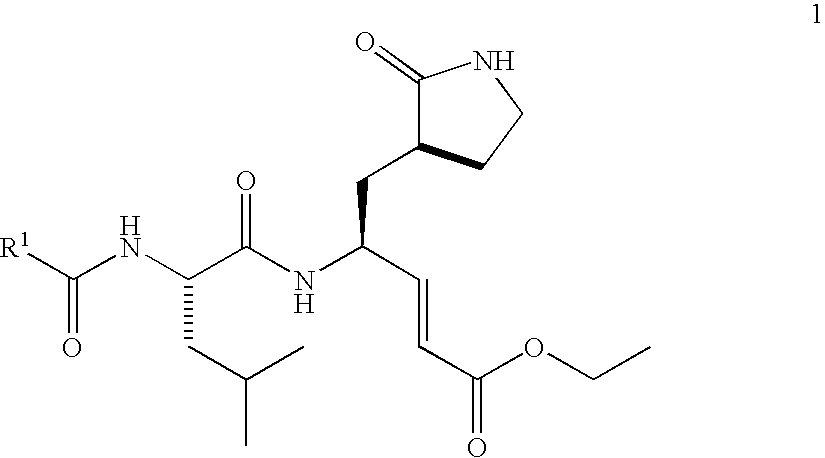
C(NC(C(NC(C=CC(OCC)=O)CC1C(=O)NCC1)=O)CC(C)C)([R1])=O
